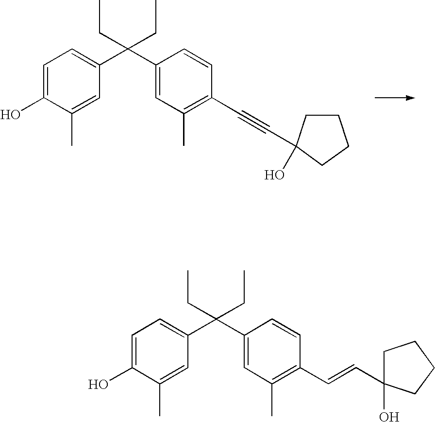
C1=C(O)C(C)=CC(C(C2=CC(C)=C(C#CC3(O)CCCC3)C=C2)(CC)CC)=C1.C1=C(O)C(C)=CC(C(C2=CC(C)=C(C=CC3(O)CCCC3)C=C2)(CC)CC)=C1
